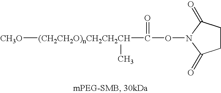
C1CC(=O)N(OC([(CH2CH2O)nCH2CH2CH]([CH3O])C)=O)C1=O
